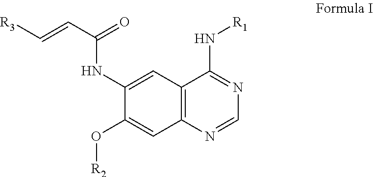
C12=C(N=CN=C1N[R1])C=C(O[R2])C(NC(C=C[R3])=O)=C2
